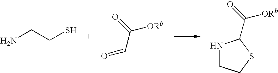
SCCN.O=CC([ORb])=O.N1CCSC1C(=O)[ORb]
